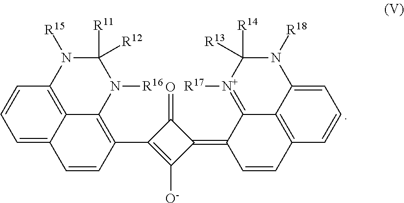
C1=C2C3=C(C=C1)N([R15])C([R11])([R12])N([R16])C3=C(C1=C([O-])C(=C3C=CC4=C5C3=[N+]([R17])C([R14])([R13])N([R18])C5=CC=C4)C1=O)C=C2
